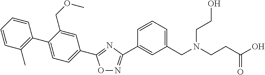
C1=CC(C)=C(C2=CC=C(C3=NC(C4=CC(CN(CCC(O)=O)CCO)=CC=C4)=NO3)C=C2COC)C=C1
